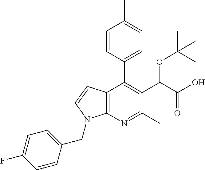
C1=CC(C2=C(C(C(O)=O)OC(C)(C)C)C(C)=NC3=C2C=CN3CC2=CC=C(F)C=C2)=CC=C1C
